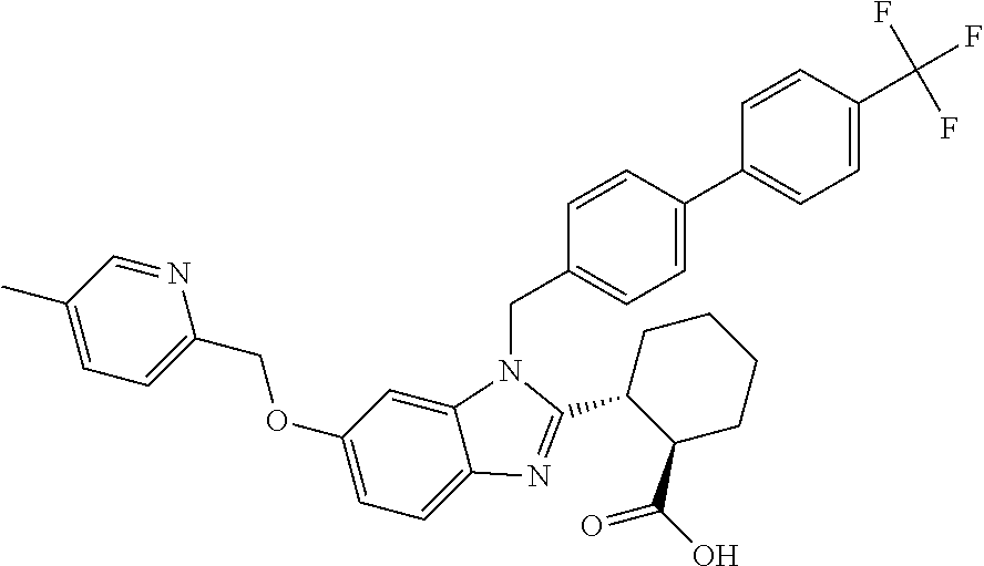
C1=C(C2=CC=C(C(F)(F)F)C=C2)C=CC(CN2C3=CC(OCC4=CC=C(C)C=N4)=CC=C3N=C2C2C(C(O)=O)CCCC2)=C1
